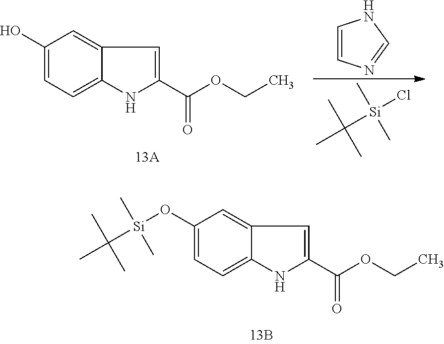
C[Si](C(C)(C)C)(Cl)C.C1=CN=CN1.C1(O)=CC=C2C(=C1)C=C(C(OCC)=O)N2.C[Si](C(C)(C)C)(OC1=CC=C2C(=C1)C=C(C(OCC)=O)N2)C
